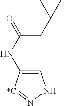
C1=C(NC(=O)CC(C)(C)C)[*C]=NN1
